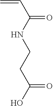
C=CC(=O)NCCC(O)=O
